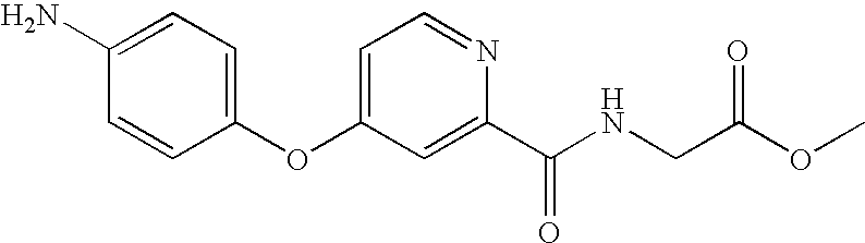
C1(OC2=CC=NC(C(NCC(OC)=O)=O)=C2)=CC=C(N)C=C1
